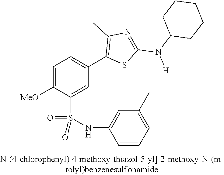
C1=C([OMe])C(S(NC2=CC(C)=CC=C2)(=O)=O)=CC(C2=C(C)N=C(N(C3CCCCC3)[H])S2)=C1
